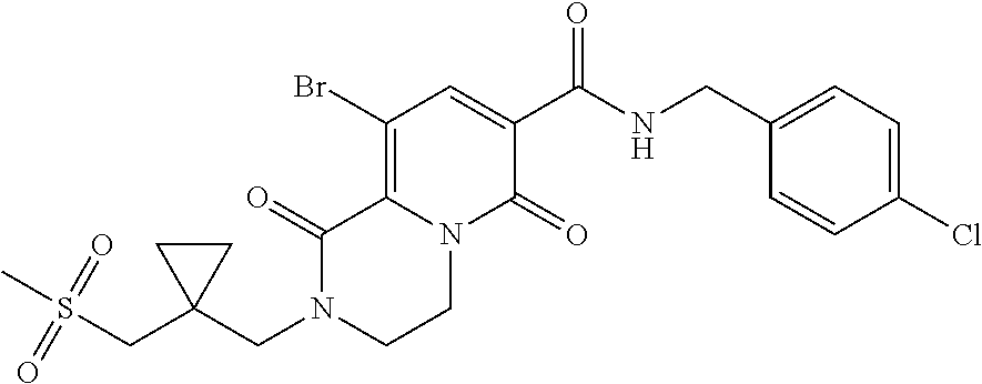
C12=C(Br)C=C(C(=O)NCC3=CC=C(Cl)C=C3)C(=O)N1CCN(CC1(CS(C)(=O)=O)CC1)C2=O
